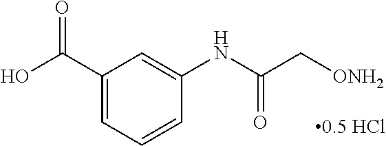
C1(C(O)=O)=CC=CC(NC(C[ONH2])=O)=C1
